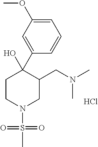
C1=C(OC)C=C(C2(O)CCN(S(=O)(=O)C)CC2CN(C)C)C=C1.Cl
